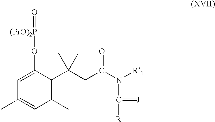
C1=C(O[(PrO)2P]=O)C(C(C)(CC(=O)N([R1])C([R])=[J])C)=C(C)C=C1C
